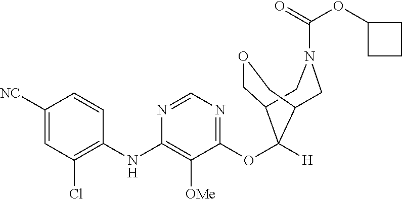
C1([NC])=CC(Cl)=C(NC2=C([OMe])C(OC3([H])C4COCC3CN(C(=O)OC3CCC3)C4)=NC=N2)C=C1
